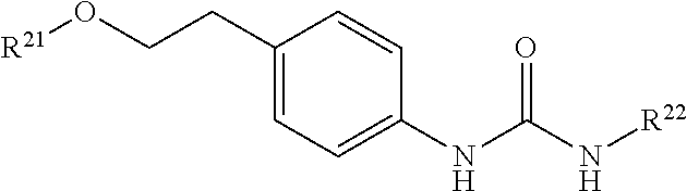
[R21]OCCC1=CC=C(NC(N[R22])=O)C=C1
